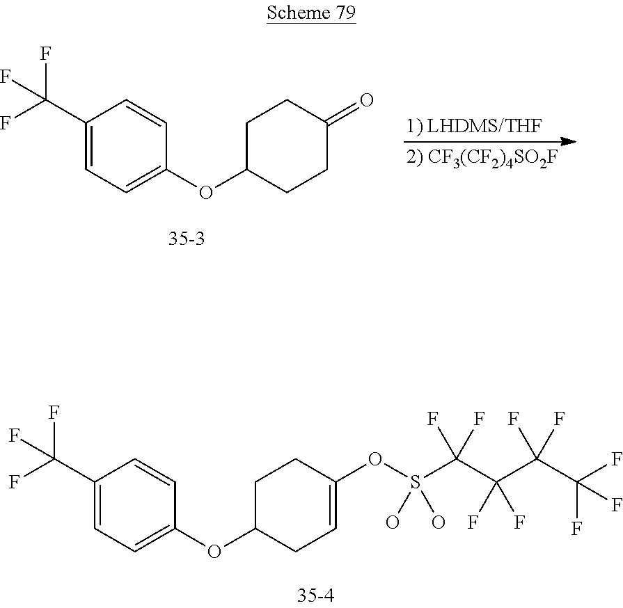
C1(C(F)(F)F)=CC=C(OC2CCC(=O)CC2)C=C1.C1(C(F)(F)F)=CC=C(OC2CC=C(OS(C(C(C(C(F)(F)F)(F)F)(F)F)(F)F)(O)O)CC2)C=C1
